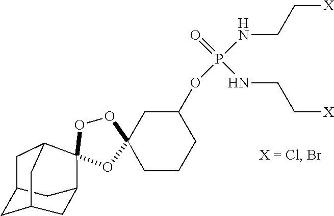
O1C2(CC(OP(=O)(NCC[X])NCC[X])CCC2)OC2(C3CC4CC(CC2C4)C3)O1
